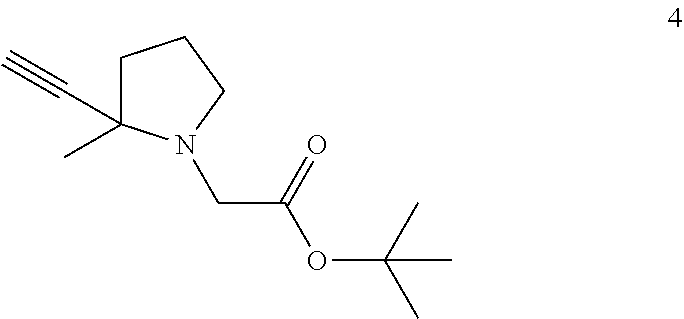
C1C(C#C)(C)N(CC(OC(C)(C)C)=O)CC1
